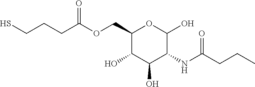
C1(COC(CCCS)=O)C(O)C(O)C(NC(CCC)=O)C(O)O1
